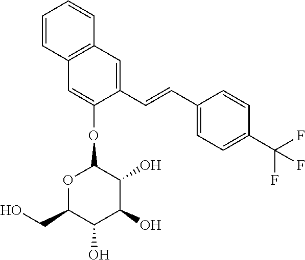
C1=C(OC2OC(CO)C(O)C(O)C2O)C(C=CC2=CC=C(C(F)(F)F)C=C2)=CC2=C1C=CC=C2
